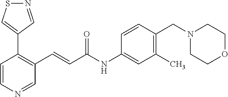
N1=CC(C2=C(C=CC(NC3=CC(C)=C(CN4CCOCC4)C=C3)=O)C=NC=C2)=CS1
